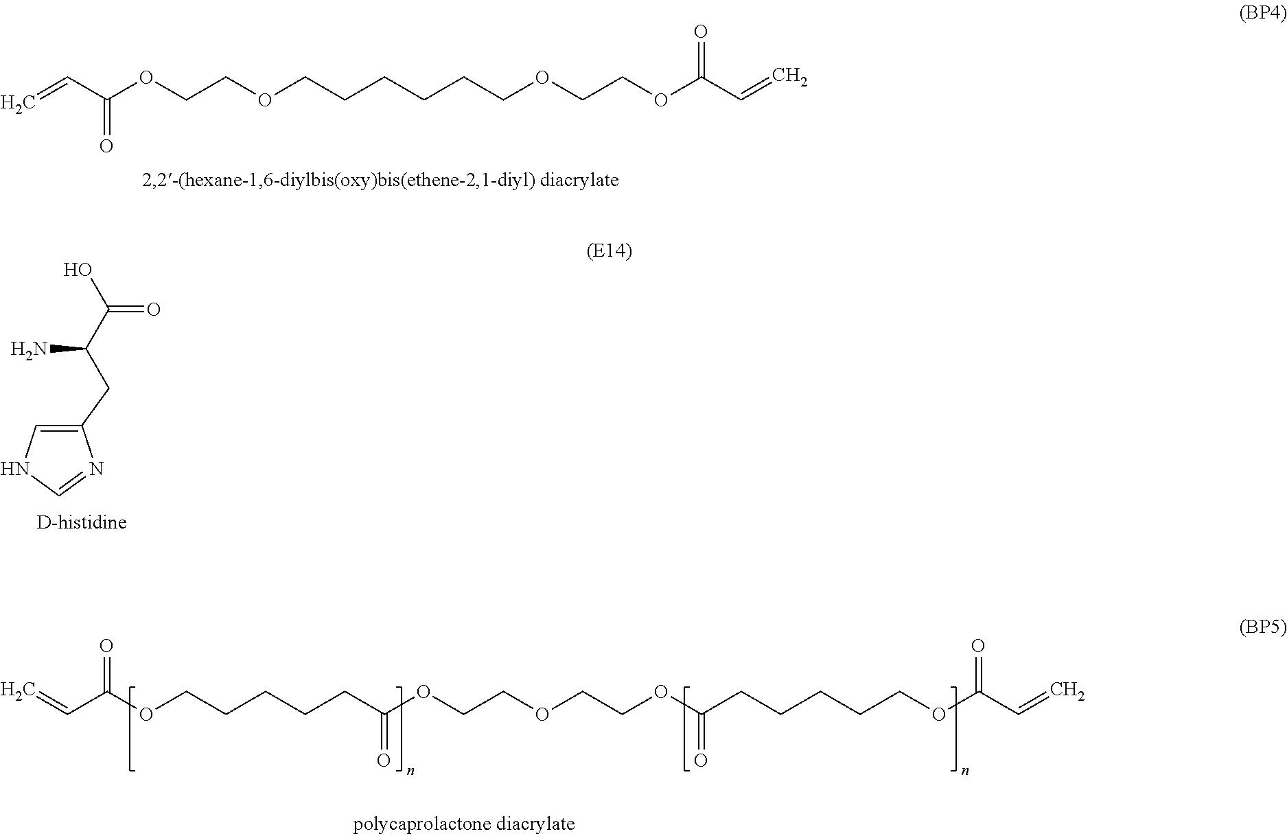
C(COCCCCCCOCCOC(C=C)=O)OC(C=C)=O.C1(CC(C(=O)O)N)=CNC=N1.C(CCCCC(OCCOCCOC(CCCCCOC(=O)C=C)=O)=O)OC(C=C)=O
